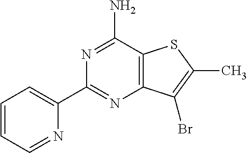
N1=C(C2=CC=CC=N2)N=C(N)C2=C1C(Br)=C(C)S2
